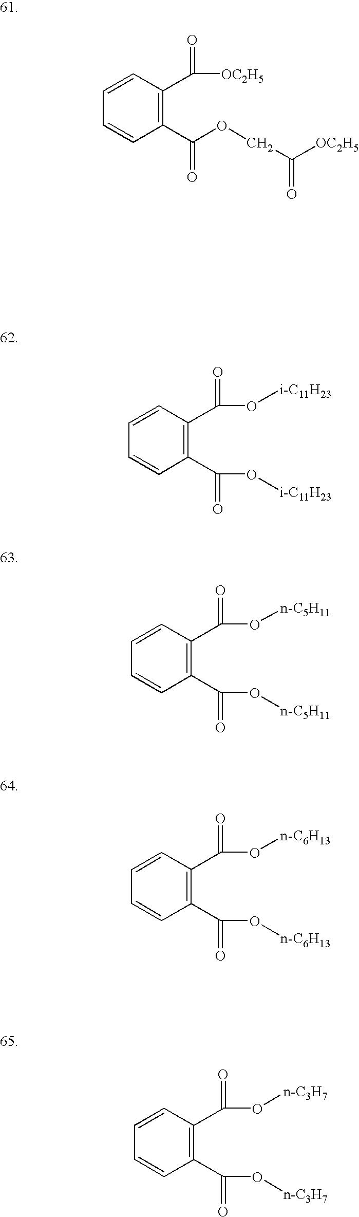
C1=CC(C(=O)[OC2H5])=C(C(=O)OCC(=O)[OC2H5])C=C1.C1=CC(C(=O)O[i-C11H23])=C(C(=O)O[i-C11H23])C=C1.C1=CC(C(=O)O[n-C5H11])=C(C(=O)O[n-C5H11])C=C1.C1=CC(C(=O)O[n-C6H13])=C(C(=O)O[n-C6H13])C=C1.C1=CC(C(=O)O[n-C3H7])=C(C(=O)O[n-C3H7])C=C1
